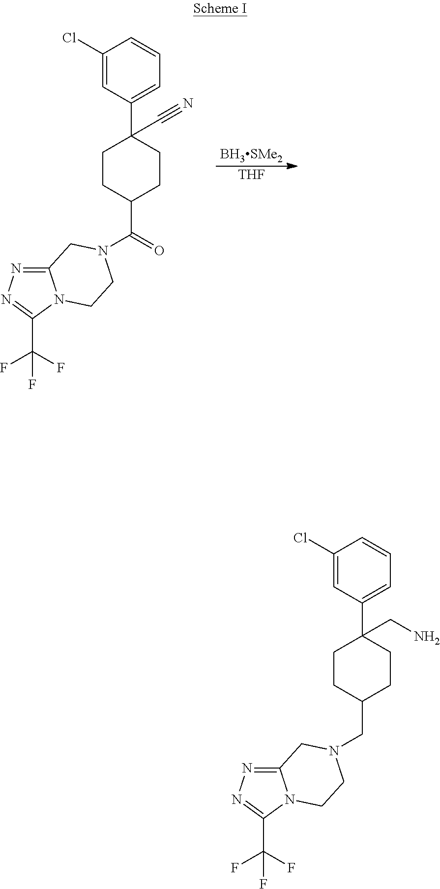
[BH3SMe2].[THF].C1(Cl)=CC(C2(C#N)CCC(C(=O)N3CCN4C(=NN=C4C(F)(F)F)C3)CC2)=CC=C1.C1(Cl)=CC(C2(CN)CCC(CN3CCN4C(=NN=C4C(F)(F)F)C3)CC2)=CC=C1
